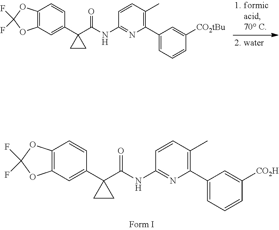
C12=C(C=C(C3(C(NC4=NC(C5=CC=CC([CO2H])=C5)=C(C)C=C4)=O)CC3)C=C1)OC(F)(F)O2.C12=C(C=C(C3(C(NC4=NC(C5=CC=CC([CO2tBu])=C5)=C(C)C=C4)=O)CC3)C=C1)OC(F)(F)O2
